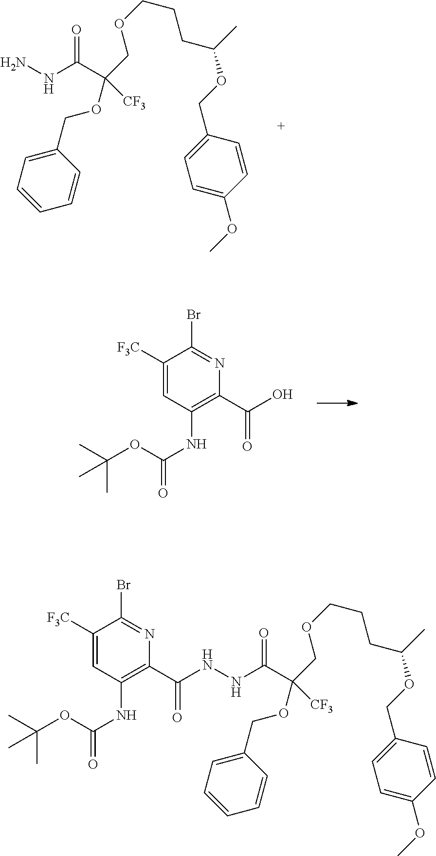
C1=C(OC)C=CC(COC(CCCOCC(C(NN)=O)(OCC2=CC=CC=C2)[CF3])C)=C1.C(C1=C(NC(=O)OC(C)(C)C)C=C([F3C])C(Br)=N1)(O)=O.C1=C(OC)C=CC(COC(CCCOCC(C(NNC(C2=C(NC(=O)OC(C)(C)C)C=C([F3C])C(Br)=N2)=O)=O)(OCC2=CC=CC=C2)[CF3])C)=C1
